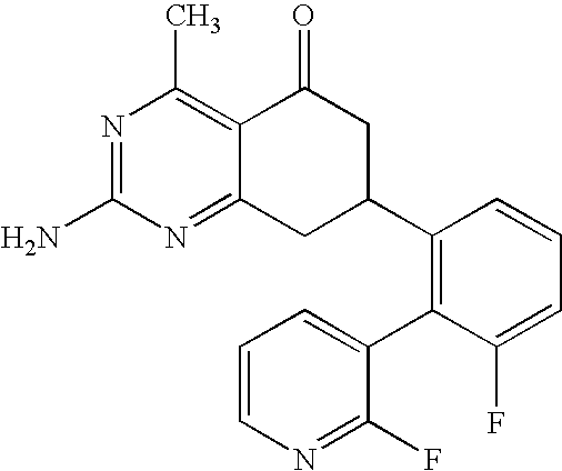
C12=C(C)N=C(N)N=C1CC(C1=C(C3=CC=CN=C3F)C(F)=CC=C1)CC2=O
